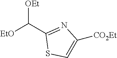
[EtO]C(C1=NC([CO2Et])=CS1)[OEt]
